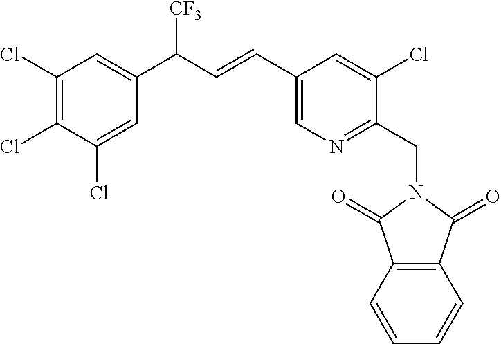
C1(Cl)=C(Cl)C(Cl)=CC(C(C=CC2=CN=C(CN3C(=O)C4=C(C3=O)C=CC=C4)C(Cl)=C2)[CF3])=C1
